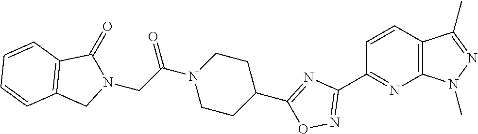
C1=CC2=C(N=C1C1=NOC(C3CCN(C(=O)CN4C(=O)C5=C(C4)C=CC=C5)CC3)=N1)N(C)N=C2C
